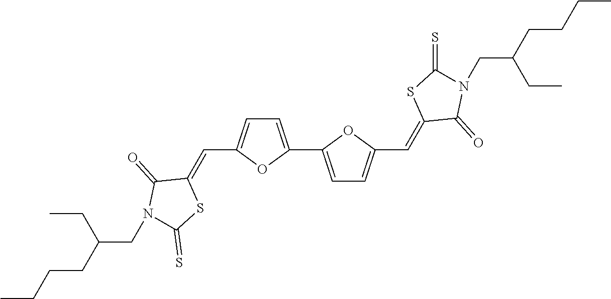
C1=C(C2=CC=C(C=C3C(=O)N(CC(CC)CCCC)C(=S)S3)O2)OC(C=C2C(=O)N(CC(CC)CCCC)C(=S)S2)=C1
